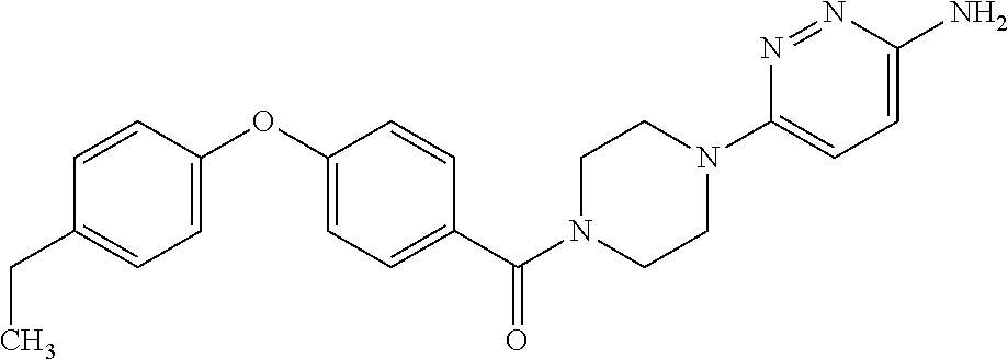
C1=CC(OC2=CC=C(C(N3CCN(C4=CC=C(N)N=N4)CC3)=O)C=C2)=CC=C1CC
